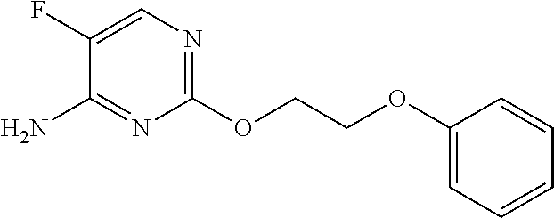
C(COC1=NC=C(F)C(N)=N1)OC1=CC=CC=C1
